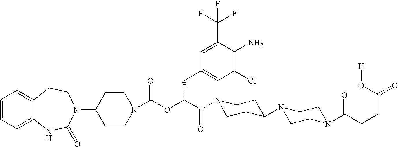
C1=CC=C2C(=C1)CCN(C1CCN(C(OC(C(N3CCC(N4CCN(C(CCC(=O)O[H])=O)CC4)CC3)=O)CC3=CC(Cl)=C(N)C(C(F)(F)F)=C3)=O)CC1)C(=O)N2
